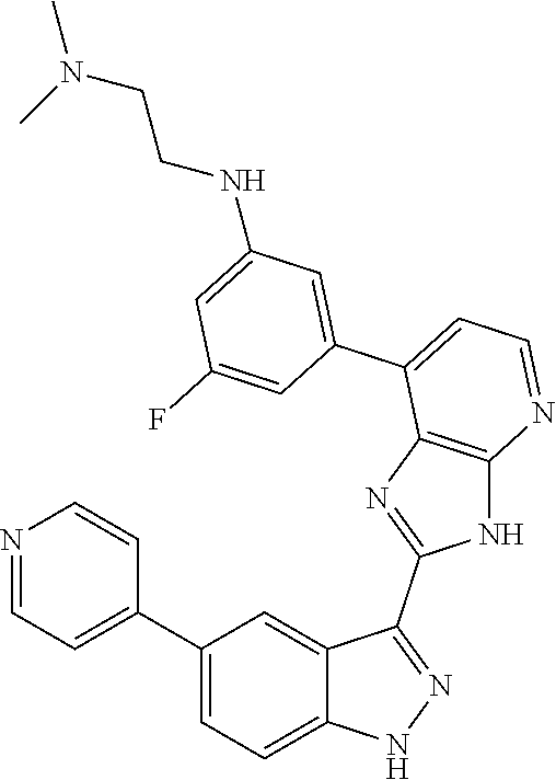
C1(C2=CC=C3C(=C2)C(C2=NC4=C(N2)N=CC=C4C2=CC(NCCN(C)C)=CC(F)=C2)=NN3)=CC=NC=C1
